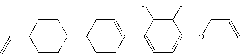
C1(F)=C(F)C(C2=CCC(C3CCC(C=C)CC3)CC2)=CC=C1OCC=C
